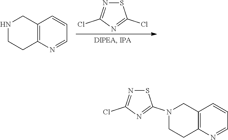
S1N=C(Cl)N=C1Cl.N1CCC2=C(C1)C=CC=N2.S1N=C(Cl)N=C1N1CCC2=C(C1)C=CC=N2
